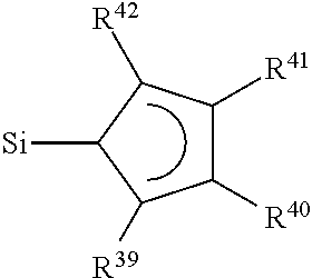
[Si]C1C([R39])C([R40])C([R41])C1[R42]
